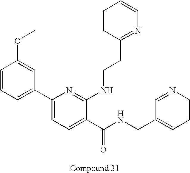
C1=CC=C(C2=CC=C(C(NCC3=CC=CN=C3)=O)C(NCCC3=NC=CC=C3)=N2)C=C1OC
